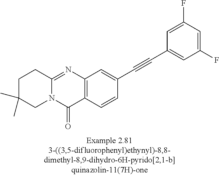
C1C(C)(C)CN2C(=NC3=C(C2=O)C=CC(C#CC2=CC(F)=CC(F)=C2)=C3)C1
